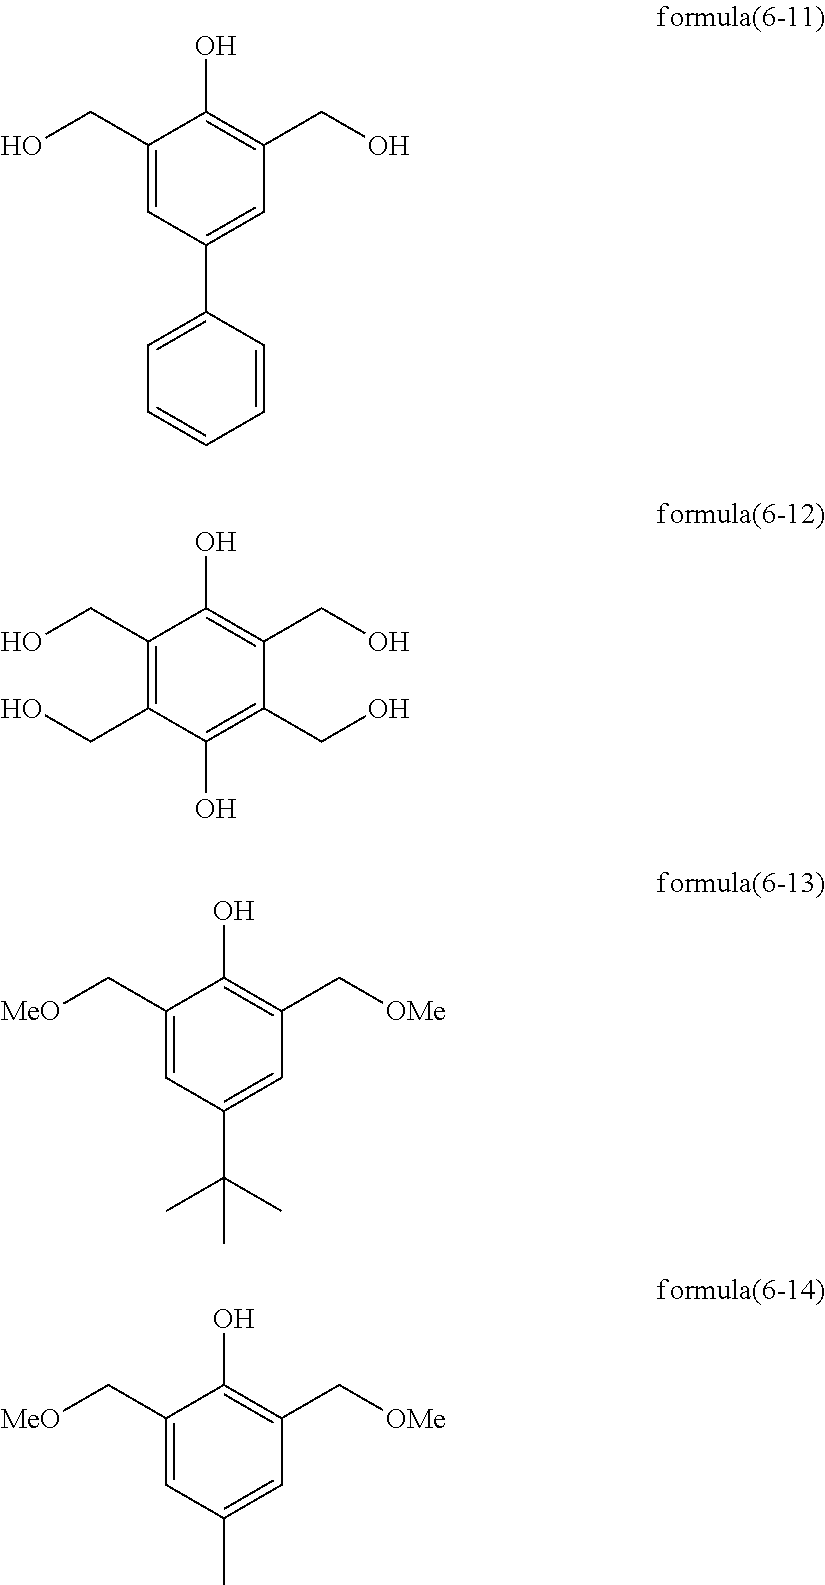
C1(CO)=CC(C2=CC=CC=C2)=CC(CO)=C1O.C1(CO)=C(CO)C(O)=C(CO)C(CO)=C1O.C1(C[MeO])=CC(C(C)(C)C)=CC(C[OMe])=C1O.C1(C[MeO])=CC(C)=CC(C[OMe])=C1O
